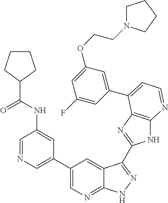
C1(C2=CN=CC(NC(C3CCCC3)=O)=C2)=CN=C2C(=C1)C(C1=NC3=C(N1)N=CC=C3C1=CC(OCCN3CCCC3)=CC(F)=C1)=NN2
